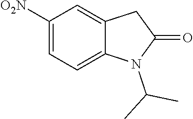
C1([O2N])=CC=C2C(=C1)CC(=O)N2C(C)C
